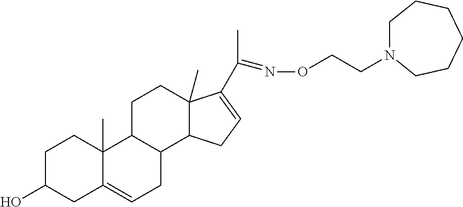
C1C(O)CC2=CCC3C(C2(C)C1)CCC1(C)C3CC=C1C(C)=NOCCN1CCCCCC1
